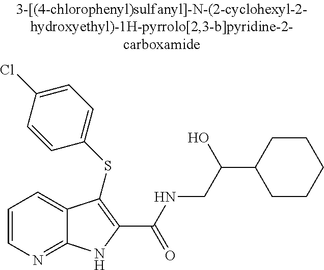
N(CC(O)C1CCCCC1)C(C1=C(SC2=CC=C(Cl)C=C2)C2=CC=CN=C2N1)=O
